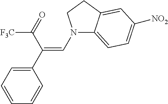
N1(C=C(C2=CC=CC=C2)C(=O)[F3C])C2=CC=C([NO2])C=C2CC1
